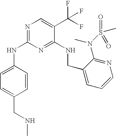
C1(NC2=NC=C(C(F)(F)F)C(NCC3=CC=CN=C3N(C)S(C)(=O)=O)=N2)=CC=C(CNC)C=C1
